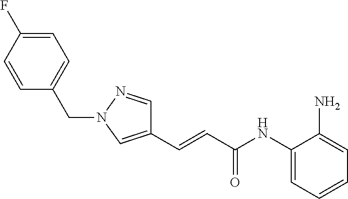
C(=CC(NC1=CC=CC=C1N)=O)C1=CN(CC2=CC=C(F)C=C2)N=C1
